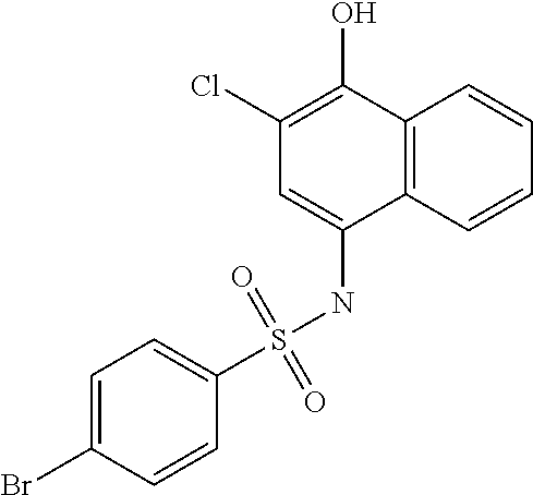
C1(Cl)=C(O)C2=C(C(NS(C3=CC=C(Br)C=C3)(=O)=O)=C1)C=CC=C2
